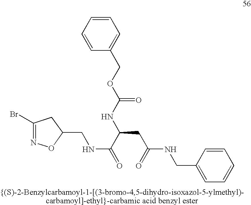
C1(Br)=NOC(CNC(=O)C(NC(OCC2=CC=CC=C2)=O)CC(NCC2=CC=CC=C2)=O)C1
